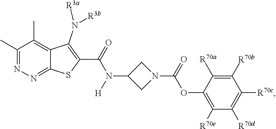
C1(C)=NN=C2C(=C1C)C(N([R3a])[R3b])=C(C(N(C1CN(C(OC3=C([R70e])C([R70d])=C([R70c])C([R70b])=C3[R70a])=O)C1)[H])=O)S2
